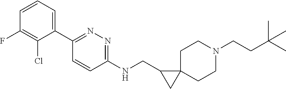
CC(CCN1CCC2(CC1)CC2CNC1=NN=C(C2=CC=CC(F)=C2Cl)C=C1)(C)C
